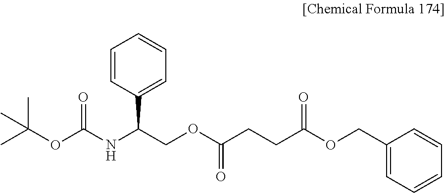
C(C(=O)OCC(NC(OC(C)(C)C)=O)C1=CC=CC=C1)CC(=O)OCC1=CC=CC=C1
